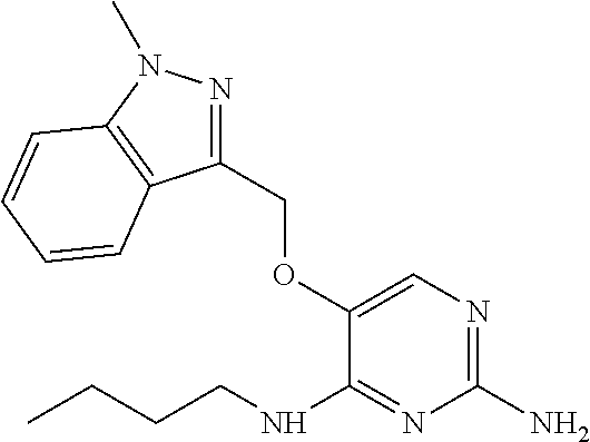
C1(OCC2=NN(C)C3=C2C=CC=C3)=CN=C(N)N=C1NCCCC
